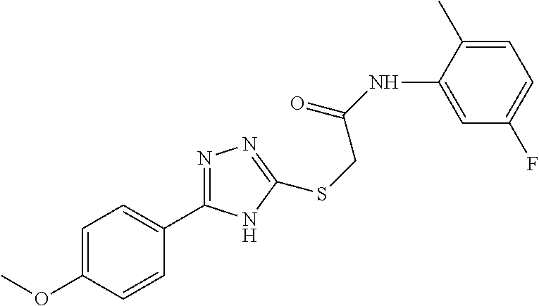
C1=C(NC(=O)CSC2=NN=C(C3=CC=C(OC)C=C3)N2)C(C)=CC=C1F
